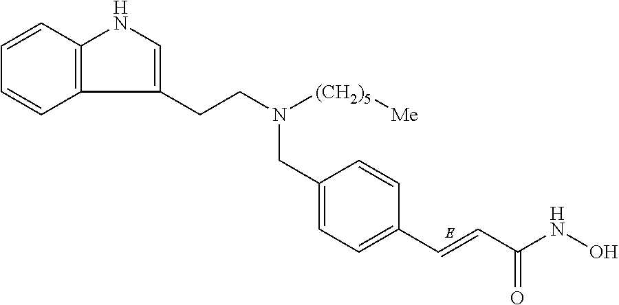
C(C1=CC=C(C=CC(NO)=O)C=C1)N(CCC1=CNC2=C1C=CC=C2)[(CH2)5][Me]
